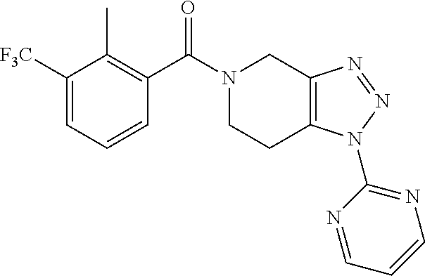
C1([F3C])=CC=CC(C(N2CCC3=C(C2)N=NN3C2=NC=CC=N2)=O)=C1C
